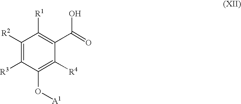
C1([R2])=C([R3])C(O[A1])=C([R4])C(C(=O)O)=C1[R1]
